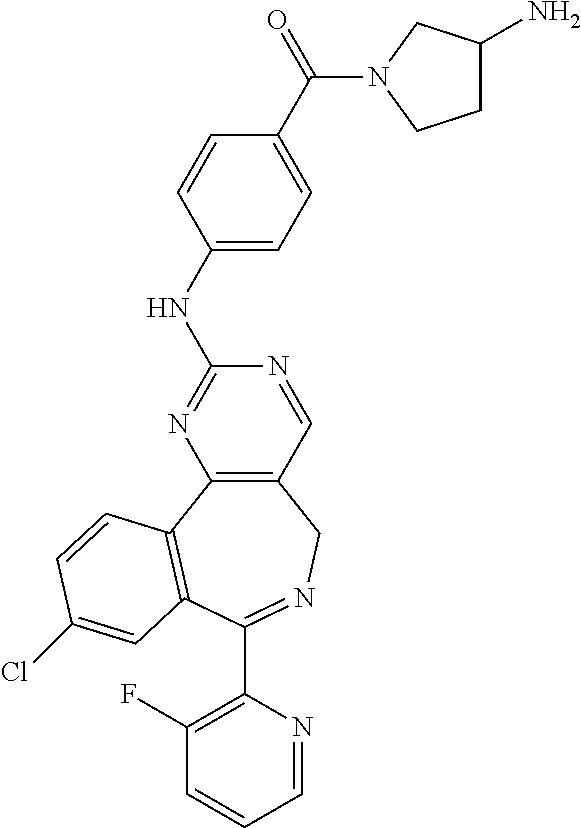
C1=NC(C2=NCC3=C(N=C(NC4=CC=C(C(=O)N5CC(N)CC5)C=C4)N=C3)C3=C2C=C(Cl)C=C3)=C(F)C=C1
